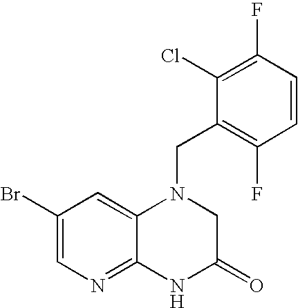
C1(Br)=CN=C2C(=C1)N(CC1=C(F)C=CC(F)=C1Cl)CC(=O)N2
